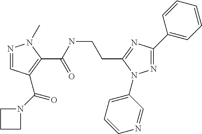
C(C1=NC(C2=CC=CC=C2)=NN1C1=CC=CN=C1)CNC(C1=C(C(=O)N2CCC2)C=NN1C)=O
